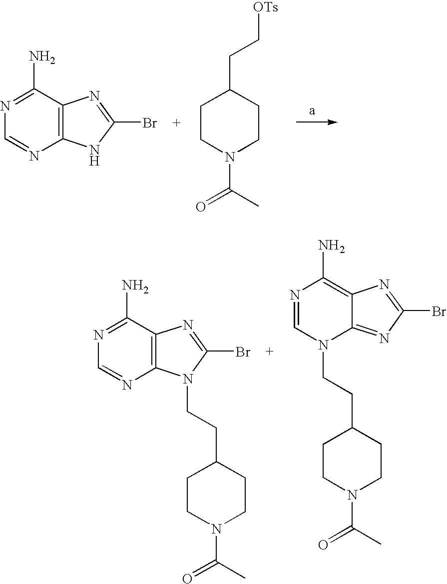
N1=C(N)C2=C(N=C1)NC(Br)=N2.C1CN(C(C)=O)CCC1CC[OTs].N1=C(N)C2=C(N=C1)N(CCC1CCN(C(C)=O)CC1)C(Br)=N2.N1=CN(CCC2CCN(C(C)=O)CC2)C2=NC(Br)=NC2=C1N
